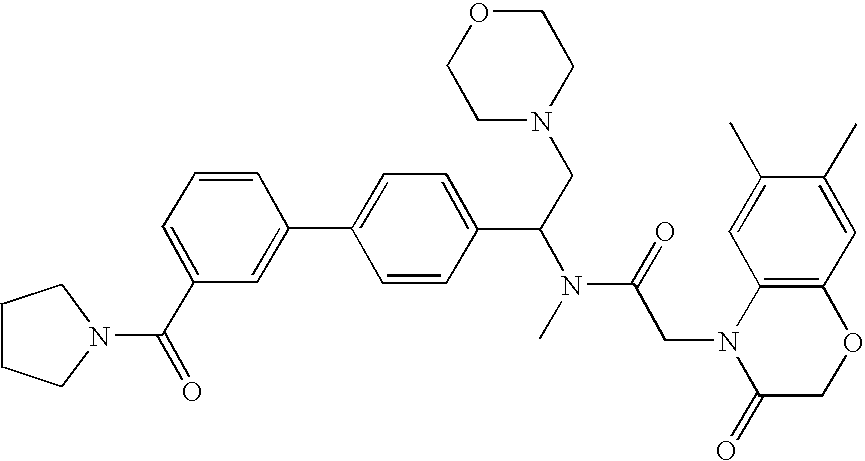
C1=C(C(=O)N2CCCC2)C=C(C2=CC=C(C(CN3CCOCC3)N(C)C(=O)CN3C(=O)COC4=C3C=C(C)C(C)=C4)C=C2)C=C1
